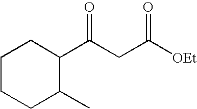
C1CCC(C)C(C(CC([OEt])=O)=O)C1
